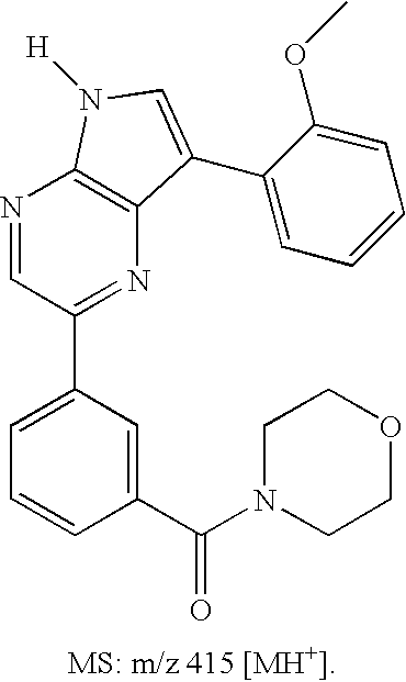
C1=C(C2=NC3=C(N=C2)N([H])C=C3C2=CC=CC=C2OC)C=C(C(N2CCOCC2)=O)C=C1
